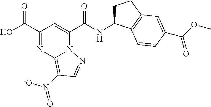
N(C(C1=CC(C(O)=O)=NC2=C([N+]([-O])=O)C=NN12)=O)C1CCC2=C1C=CC(C(OC)=O)=C2
